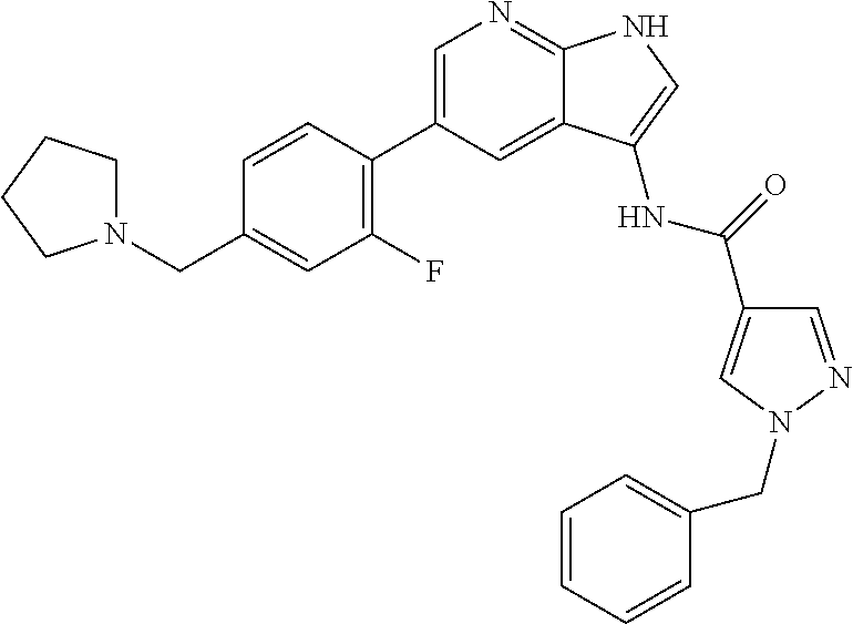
C1=C(C2=C(F)C=C(CN3CCCC3)C=C2)C=C2C(=N1)NC=C2NC(=O)C1=CN(CC2=CC=CC=C2)N=C1
